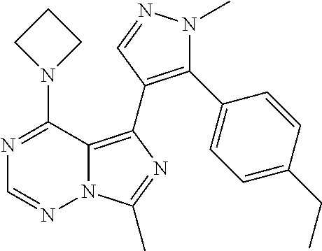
N12C(=C(C3=C(C4=CC=C(CC)C=C4)N(C)N=C3)N=C1C)C(N1CCC1)=NC=N2
